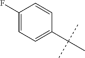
C1(C(C)(C)C)=CC=C(F)C=C1
